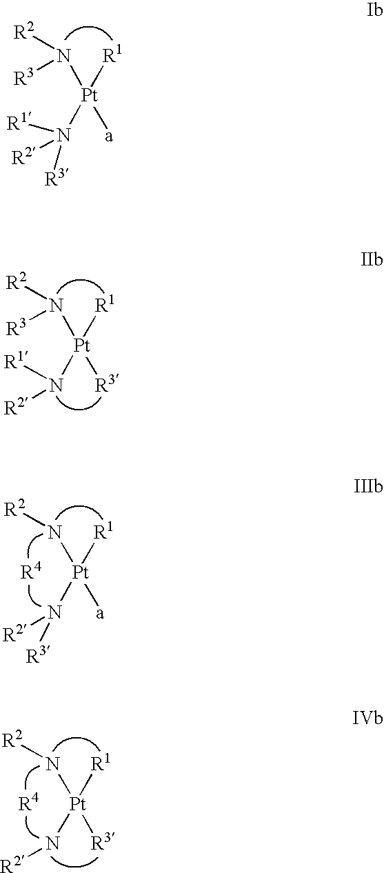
[Pt](N([R3])[R2])([R1])(N([R1])([R2])[R3])[a].N([Pt]([R1])(N([R2])[R1])[R3])([R2])[R3].N([Pt]([R1])(N([R2])[R3])[a])[R2].N([Pt]([R1])(N[R2])[R3])[R2]
